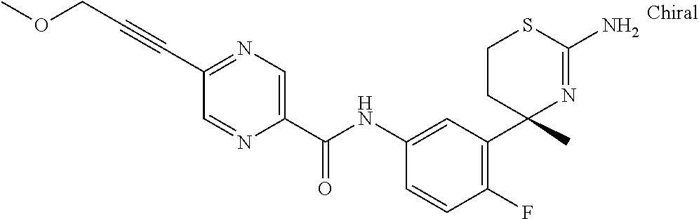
C1(NC(C2=CN=C(C#CCOC)C=N2)=O)=CC(C2(C)N=C(N)SCC2)=C(F)C=C1
